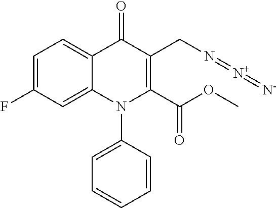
C1=C(F)C=C2C(=C1)C(=O)C(CN=[N+]=[N-])=C(C(OC)=O)N2C1=CC=CC=C1
